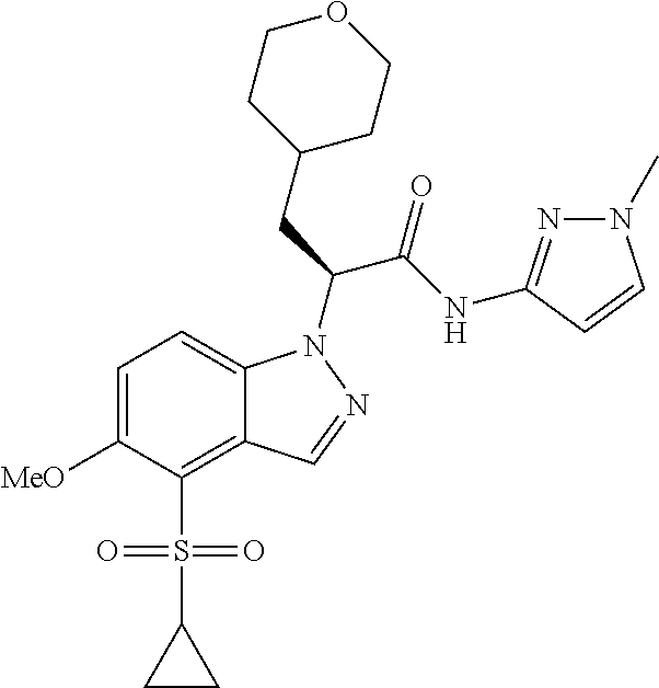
C12=C(S(C3CC3)(=O)=O)C([MeO])=CC=C1N(C(CC1CCOCC1)C(NC1=NN(C)C=C1)=O)N=C2
